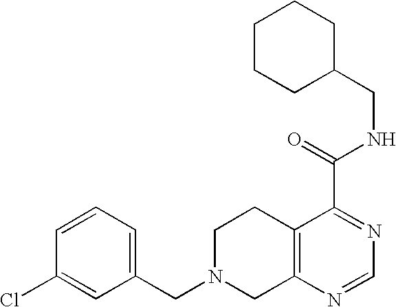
C1N(CC2=CC=CC(Cl)=C2)CC2=C(C1)C(C(=O)NCC1CCCCC1)=NC=N2
